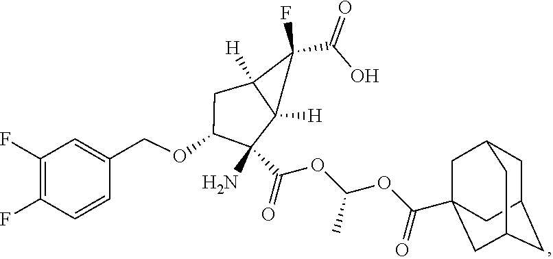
C1(C(=O)O)(F)C2([H])C(N)(C(OC(OC(=O)C34CC5CC(CC(C3)C5)C4)C)=O)C(OCC3=CC(F)=C(F)C=C3)CC12[H]
